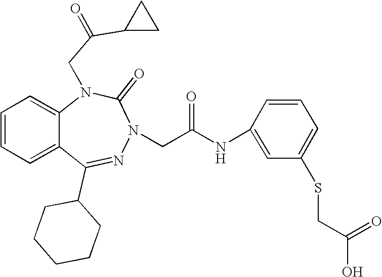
C1=CC=C2C(=C1)N(CC(C1CC1)=O)C(=O)N(CC(NC1=CC(SCC(=O)O)=CC=C1)=O)N=C2C1CCCCC1
